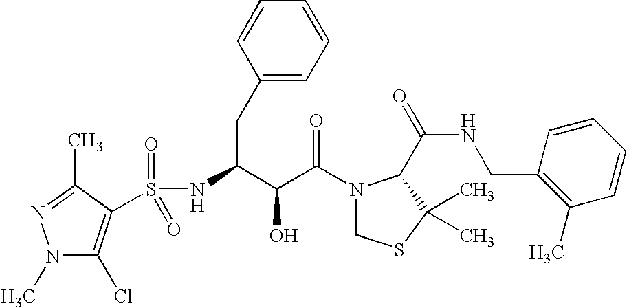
N(C(CC1=CC=CC=C1)C(C(N1CSC(C)(C)C1C(NCC1=C(C)C=CC=C1)=O)=O)O)S(=O)(=O)C1=C(Cl)N(C)N=C1C
